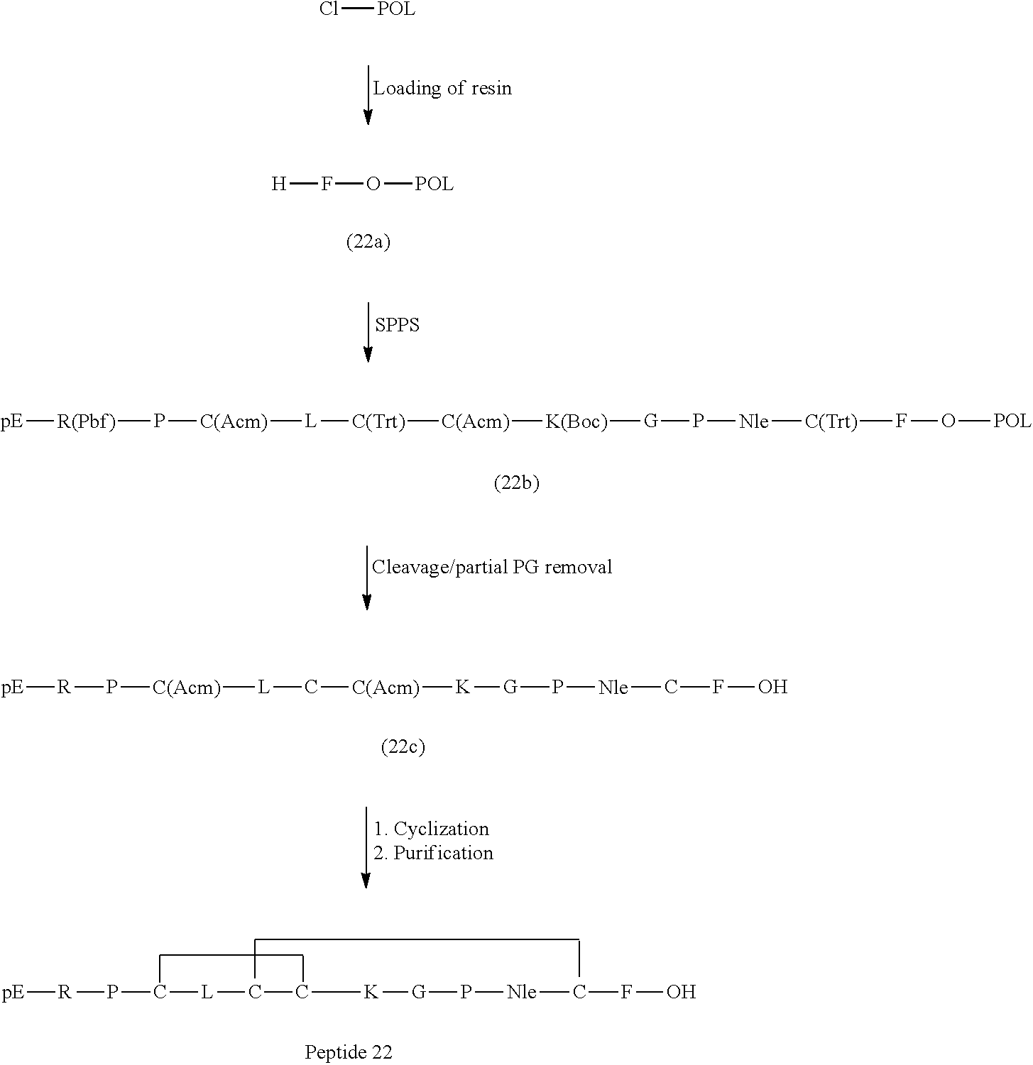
Cl[POL].[H]FO[POL].[SPPS].[pE][R(Pbf)]P[C(Acm)][L][C(Trt)][C(Acm)][K(Boc)][G]P[Nle][C(Trt)]FO[POL].P([C(Acm)][L]C[C(Acm)][K][G]P[Nle]CFO)[R][pE].[R](PC[L]CC[K][G]P[Nle]CFO)[pE]
